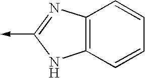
C12=C(C=CC=C1)NC(->C)=N2
